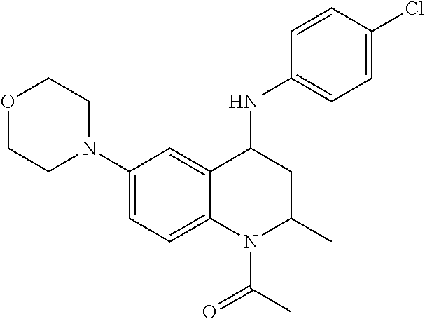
C1(N2CCOCC2)=CC=C2C(=C1)C(NC1=CC=C(Cl)C=C1)CC(C)N2C(C)=O
